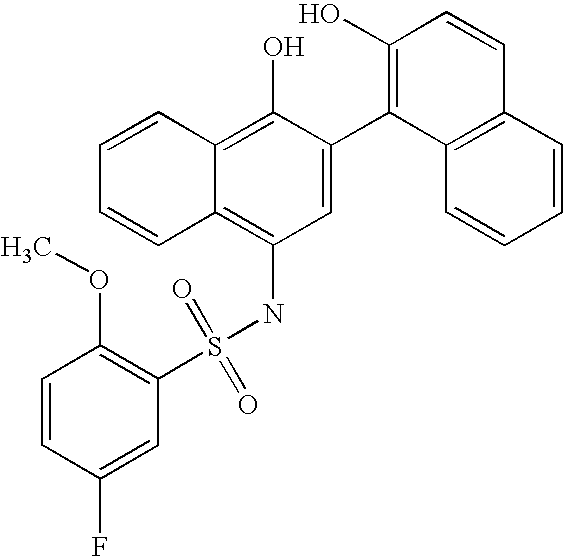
S(NC1=C2C(=C(O)C(C3=C(O)C=CC4=C3C=CC=C4)=C1)C=CC=C2)(=O)(=O)C1=C(OC)C=CC(F)=C1
